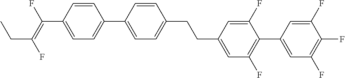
C(C1=CC(F)=C(C2=CC(F)=C(F)C(F)=C2)C(F)=C1)CC1=CC=C(C2=CC=C(C(=C(F)CC)F)C=C2)C=C1
